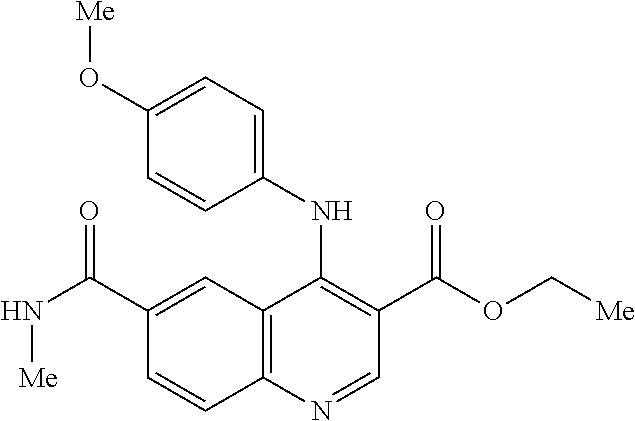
C12=C(N=CC(C(OC[Me])=O)=C1NC1=CC=C(O[Me])C=C1)C=CC(C(N[Me])=O)=C2
